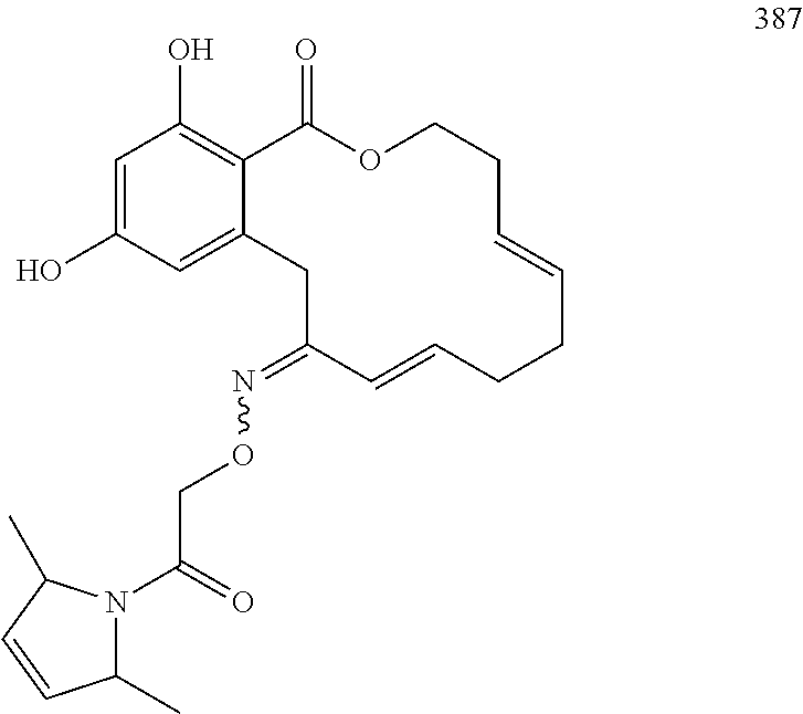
C1=C(O)C=C2C(=C1O)C(=O)OCCC=CCCC=CC(=NOCC(=O)N1C(C)C=CC1C)C2
